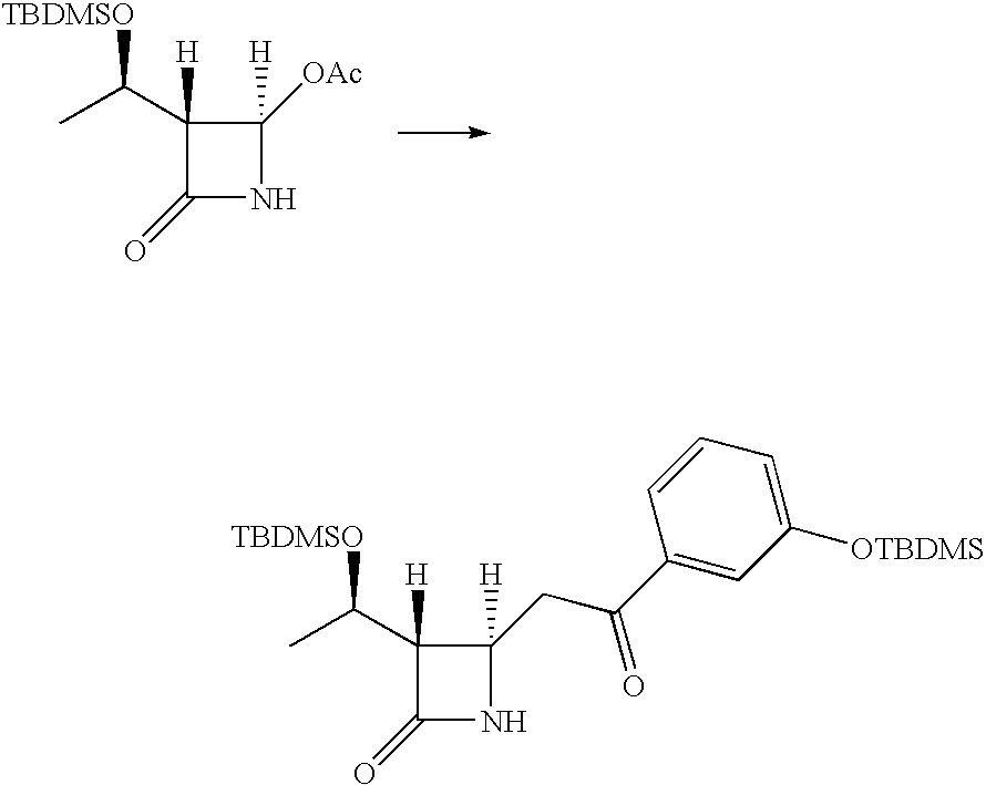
C1([H])(C([TBDMSO])C)C(=O)NC1([H])[OAc].C1([H])(C([TBDMSO])C)C(=O)NC1([H])CC(C1=CC([OTBDMS])=CC=C1)=O
